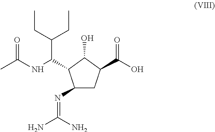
O=C(NC(C(CC)CC)C1C(O)C(C(O)=O)CC1N=C(N)N)C
